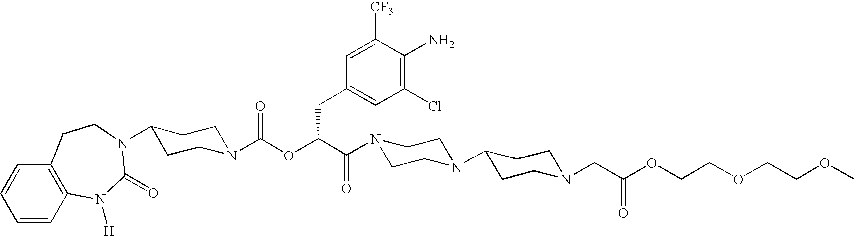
N1(C(C(OC(N2CCC(N3C(=O)N([H])C4=C(C=CC=C4)CC3)CC2)=O)CC2=CC(Cl)=C(N)C([CF3])=C2)=O)CCN(C2CCN(CC(OCCOCCOC)=O)CC2)CC1
